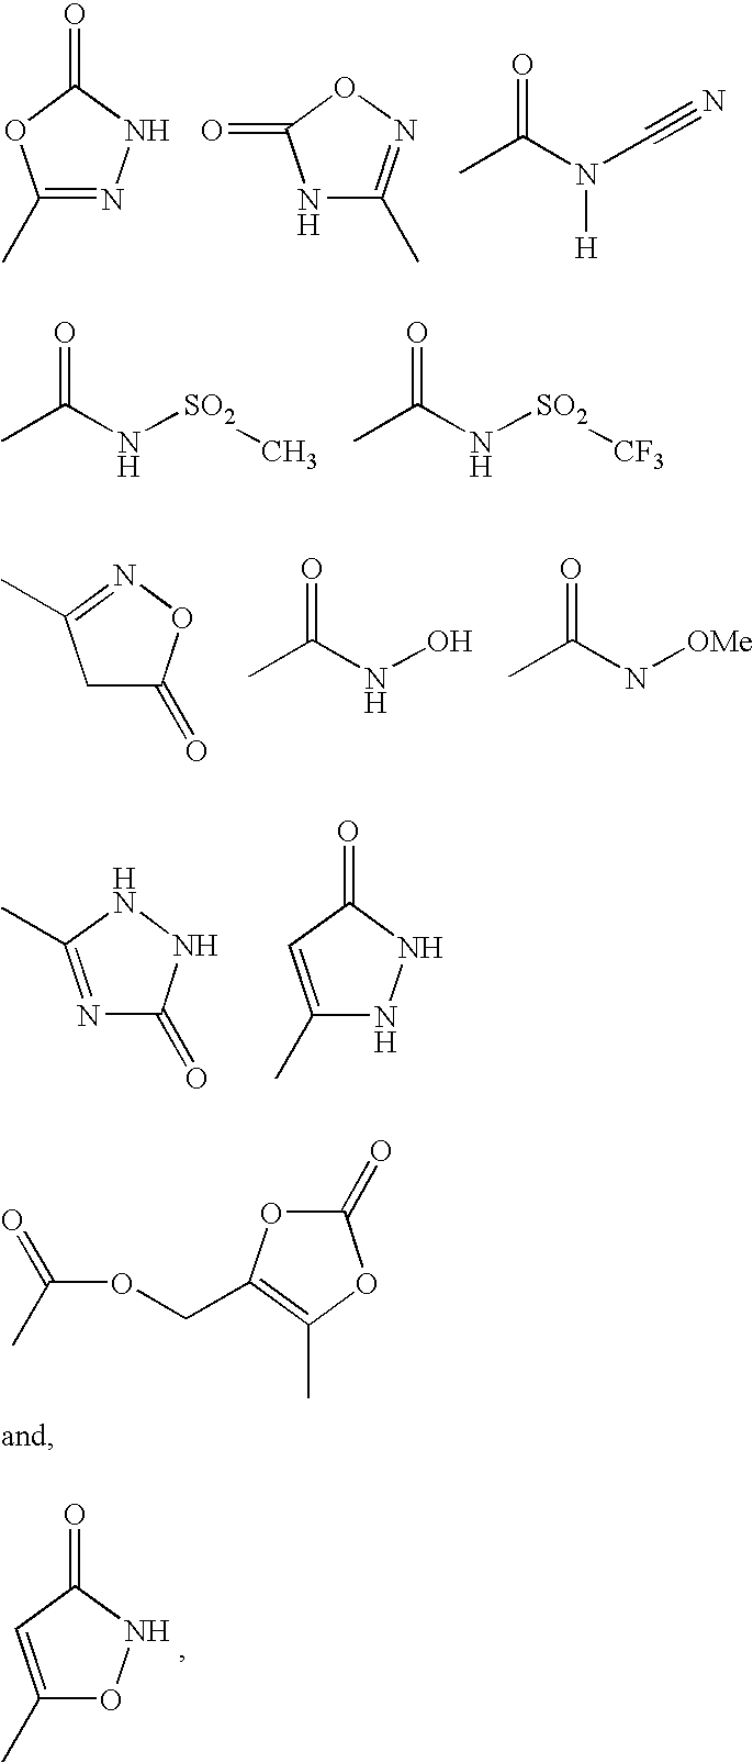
C1(C)=NNC(=O)O1.N1C(C)=NOC1=O.CC(N(C#N)[H])=O.CC(N[SO2]C)=O.CC(N[SO2][CF3])=O.C1C(=O)ON=C1C.CC(NO)=O.CC(N[OMe])=O.N1=C(C)NNC1=O.C1(C)=CC(=O)NN1.C1(C)=CC(=O)NO1.C1(=O)OC(COC(C)=O)=C(C)O1
